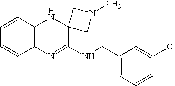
C12=C(N=C(NCC3=CC=CC(Cl)=C3)C3(N1)CN(C)C3)C=CC=C2
